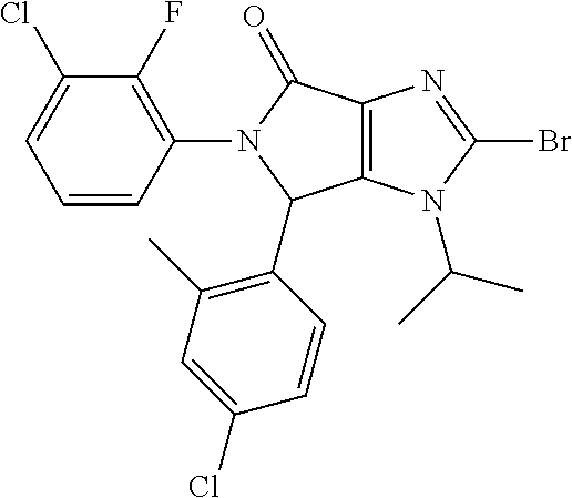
C12=C(N(C(C)C)C(Br)=N1)C(C1=C(C)C=C(Cl)C=C1)N(C1=C(F)C(Cl)=CC=C1)C2=O
